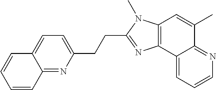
C1=CC2=NC(CCC3=NC4=C(N3C)C=C(C)C3=NC=CC=C43)=CC=C2C=C1
